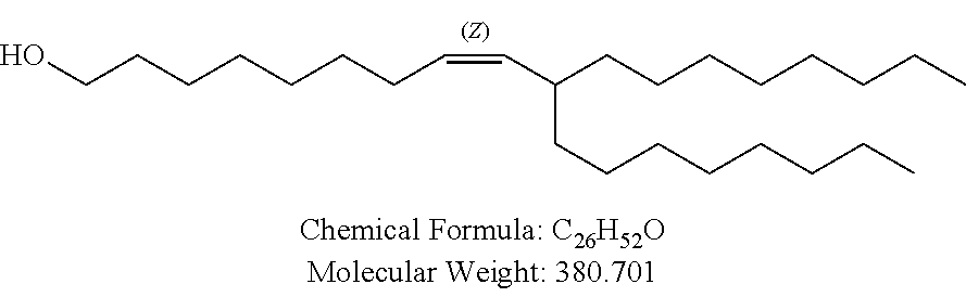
OCCCCCCCC=CC(CCCCCCCC)CCCCCCCC
